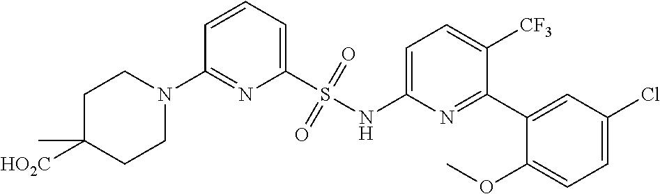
C1=CC=C(S(NC2=CC=C([CF3])C(C3=CC(Cl)=CC=C3OC)=N2)(=O)=O)N=C1N1CCC([HO2C])(C)CC1
